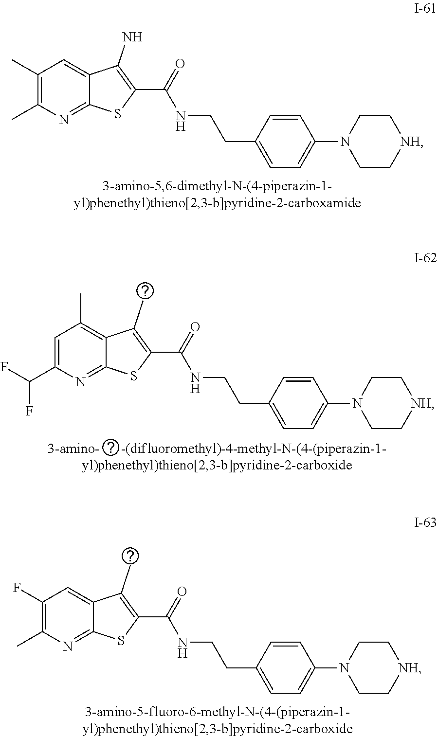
C1(C)=C(C)N=C2C(=C1)C(N)=C(C(=O)NCCC1=CC=C(N3CC[NH]CC3)C=C1)S2.C1=C(C(F)F)N=C2C(=C1C)C(C)=C(C(=O)NCCC1=CC=C(N3CC[NH]CC3)C=C1)S2.C1(F)=C(C)N=C2C(=C1)C(C)=C(C(=O)NCCC1=CC=C(N3CC[NH]CC3)C=C1)S2
